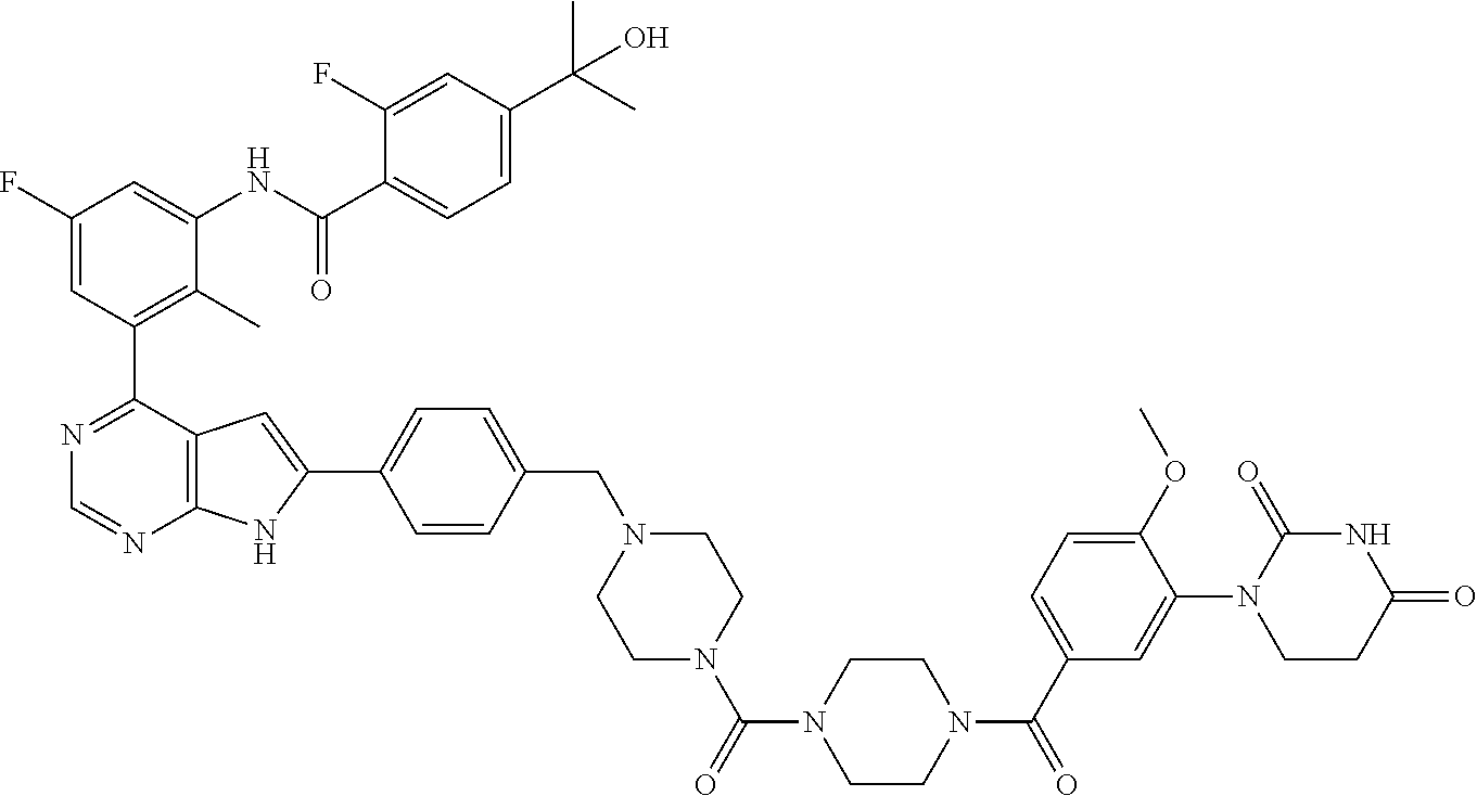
N1=C(C2=C(C)C(NC(C3=CC=C(C(C)(C)O)C=C3F)=O)=CC(F)=C2)C2=C(N=C1)NC(C1=CC=C(CN3CCN(C(=O)N4CCN(C(C5=CC=C(OC)C(N6CCC(=O)NC6=O)=C5)=O)CC4)CC3)C=C1)=C2
